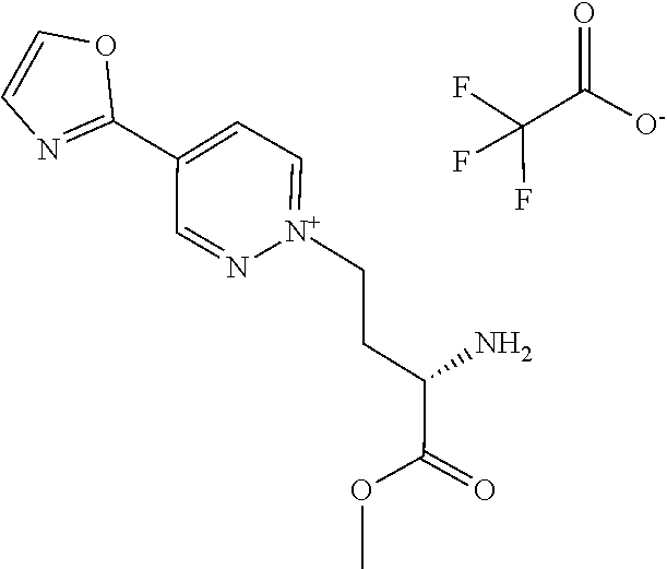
O1C=CN=C1C1=CC=[N+](CCC(C(OC)=O)N)N=C1.FC(F)(F)C(=O)[O-]
